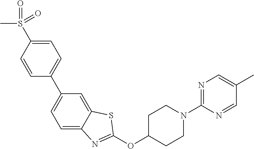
C1=C(S(C)(=O)=O)C=CC(C2=CC=C3C(=C2)SC(OC2CCN(C4=NC=C(C)C=N4)CC2)=N3)=C1
